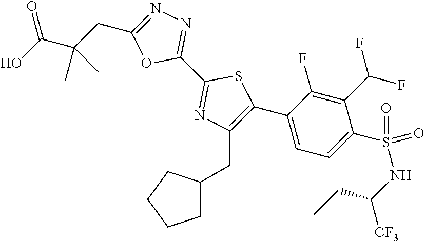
C1(C2=NN=C(CC(C(O)=O)(C)C)O2)=NC(CC2CCCC2)=C(C2=CC=C(S(NC(CC)[CF3])(=O)=O)C(C(F)F)=C2F)S1
